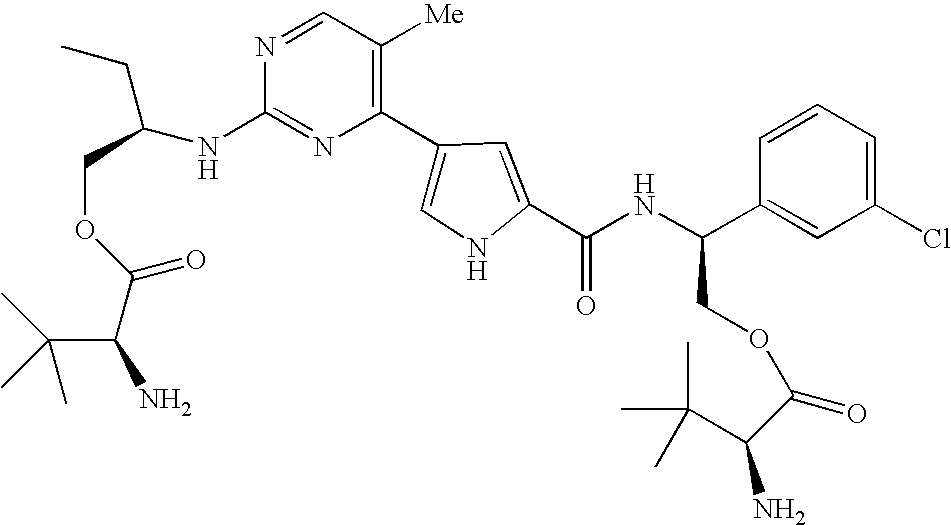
N1=C(NC(CC)COC(=O)C(C(C)(C)C)N)N=CC([Me])=C1C1=CNC(C(NC(C2=CC(Cl)=CC=C2)COC(C(C(C)(C)C)N)=O)=O)=C1
